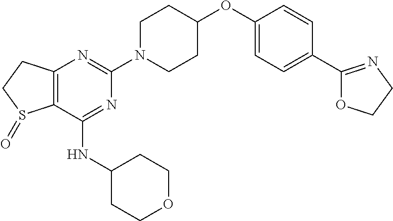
C12=C(C(NC3CCOCC3)=NC(N3CCC(OC4=CC=C(C5=NCCO5)C=C4)CC3)=N1)S(=O)CC2
